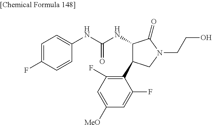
C1=C(F)C=CC(NC(NC2C(C3=C(F)C=C([MeO])C=C3F)CN(CCO)C2=O)=O)=C1
